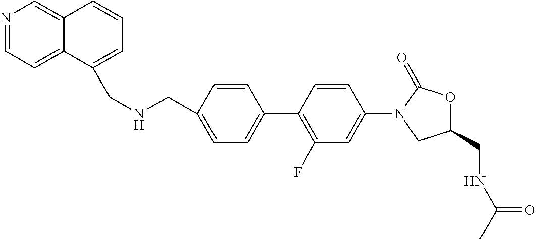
C1=C(CNCC2=CC=CC3=CN=CC=C23)C=CC(C2=C(F)C=C(N3CC(CNC(C)=O)OC3=O)C=C2)=C1
